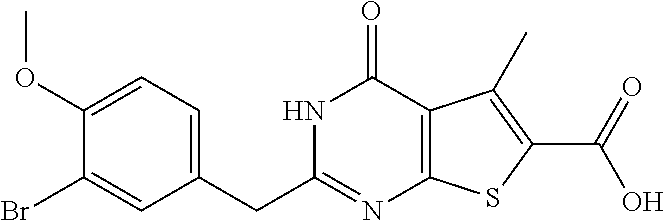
C1(CC2=NC3=C(C(=O)N2)C(C)=C(C(=O)O)S3)=CC=C(OC)C(Br)=C1
